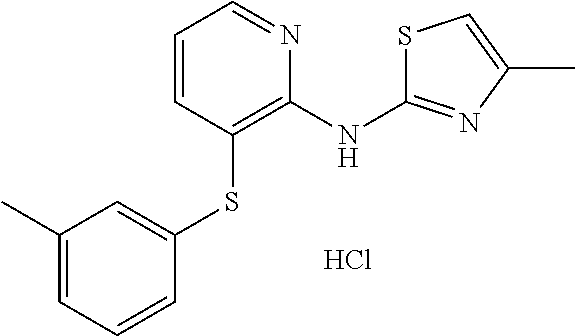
C1=CC(SC2=CC(C)=CC=C2)=C(NC2=NC(C)=CS2)N=C1.Cl
